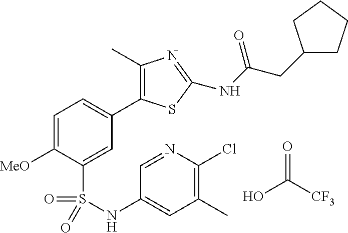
OC([CF3])=O.C1(C)=C(C2=CC=C([MeO])C(S(=O)(=O)NC3=CC(C)=C(Cl)N=C3)=C2)SC(NC(CC2CCCC2)=O)=N1
